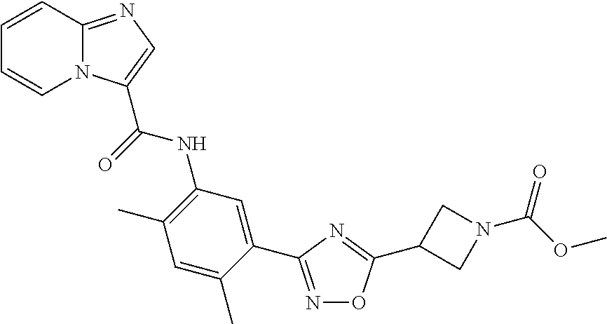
C1=CC2=NC=C(C(=O)NC3=C(C)C=C(C)C(C4=NOC(C5CN(C(OC)=O)C5)=N4)=C3)N2C=C1
